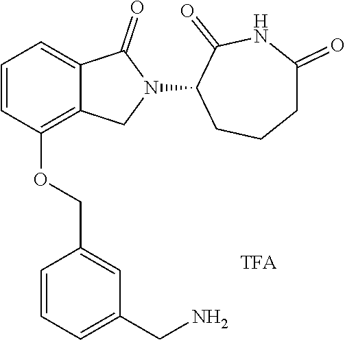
C1=CC(OCC2=CC(CN)=CC=C2)=C2C(=C1)C(=O)N(C1C(=O)NC(=O)CCC1)C2
